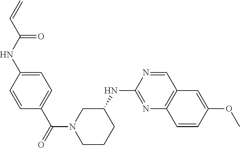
C1=C(NC(C=C)=O)C=CC(C(N2CCCC(NC3=NC4=C(C=N3)C=C(OC)C=C4)C2)=O)=C1
